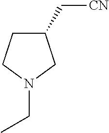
C1(C[CN])CCN(CC)C1
